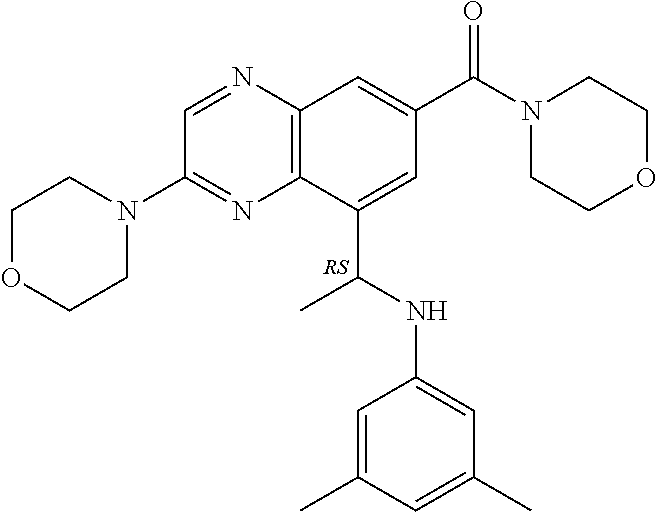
C1(C(NC2=CC(C)=CC(C)=C2)C)=CC(C(N2CCOCC2)=O)=CC2=C1N=C(N1CCOCC1)C=N2.[RS]
